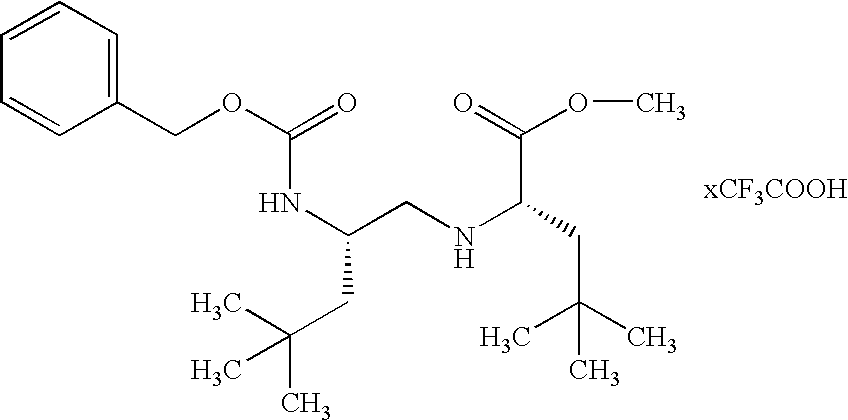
N(C(CNC(CC(C)(C)C)C(=O)OC)CC(C)(C)C)C(OCC1=CC=CC=C1)=O
